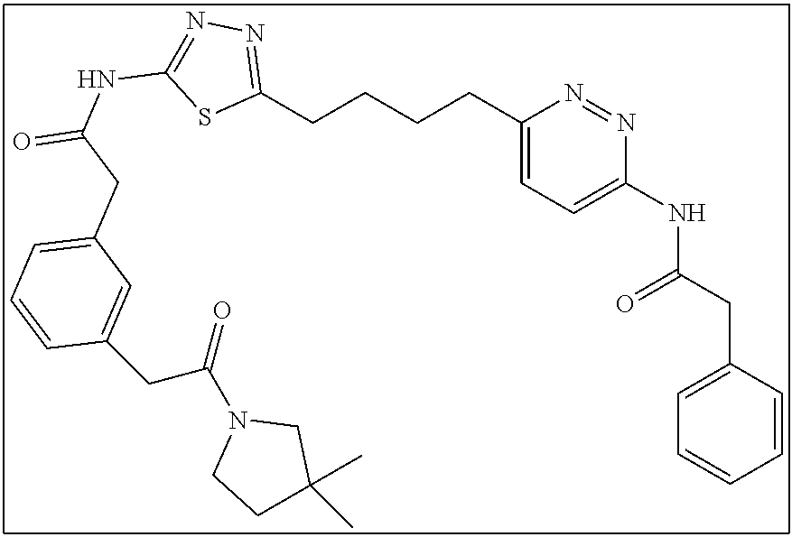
C1(CCCCC2=CC=C(NC(CC3=CC=CC=C3)=O)N=N2)=NN=C(NC(=O)CC2=CC=CC(CC(N3CCC(C)(C)C3)=O)=C2)S1
